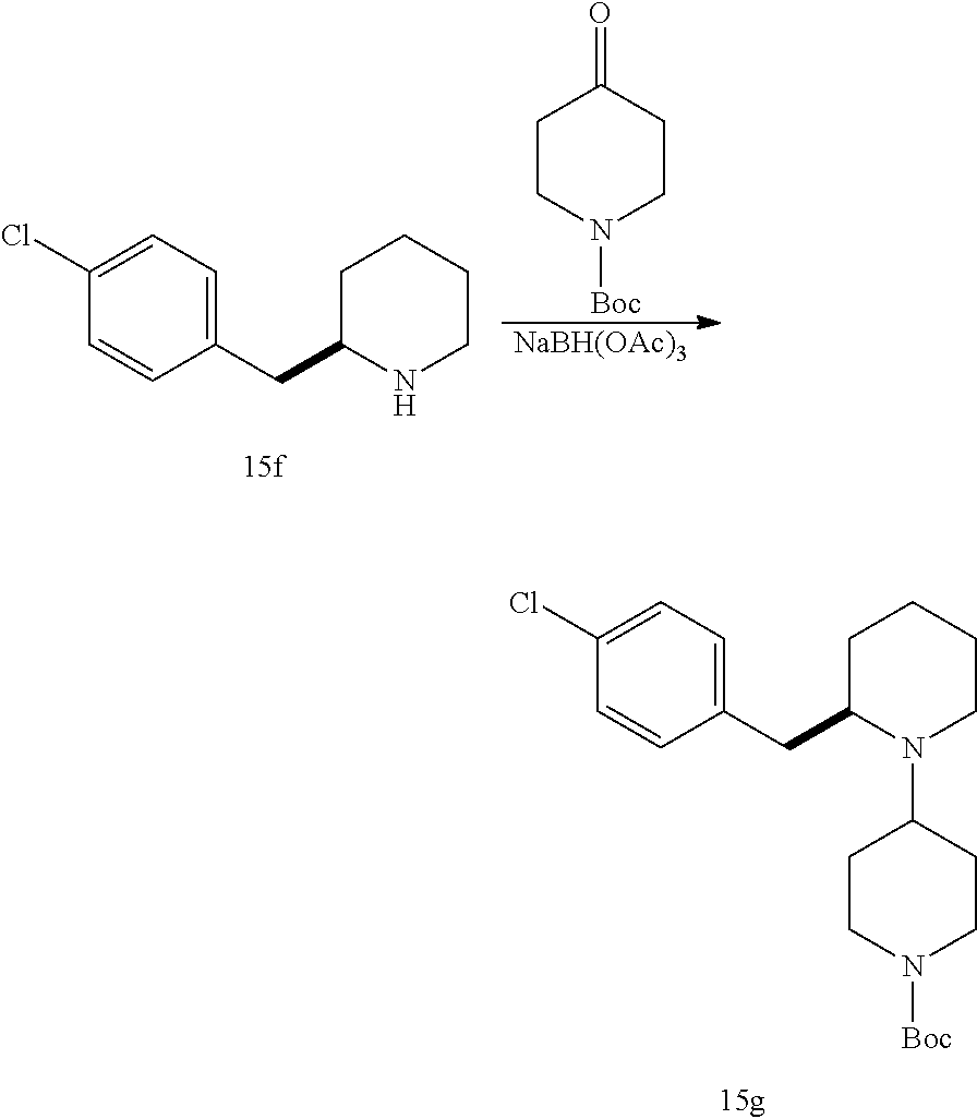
C1(CC2NCCCC2)=CC=C(Cl)C=C1.C1CN([Boc])CCC1=O.[NaBH(OAc)3].C1(CC2N(C3CCN([Boc])CC3)CCCC2)=CC=C(Cl)C=C1
